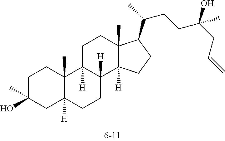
C1C(O)(C)CC2([H])C(C)(C1)C1([H])C([H])(CC2)C2([H])C(C)(CC1)C(C(CCC(CC=C)(O)C)C)CC2
